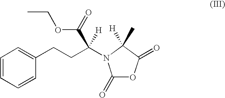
C1=CC=CC(CCC(N2C(=O)OC(=O)C2(C)[H])(C(OCC)=O)[H])=C1
